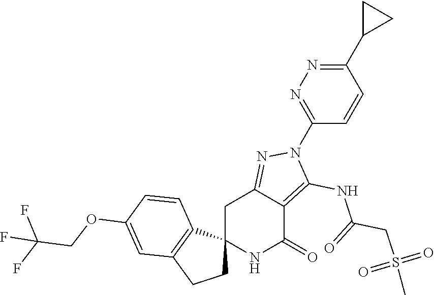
C12(NC(=O)C3=C(NC(CS(C)(=O)=O)=O)N(C4=NN=C(C5CC5)C=C4)N=C3C1)CCC1=C2C=CC(OCC(F)(F)F)=C1
